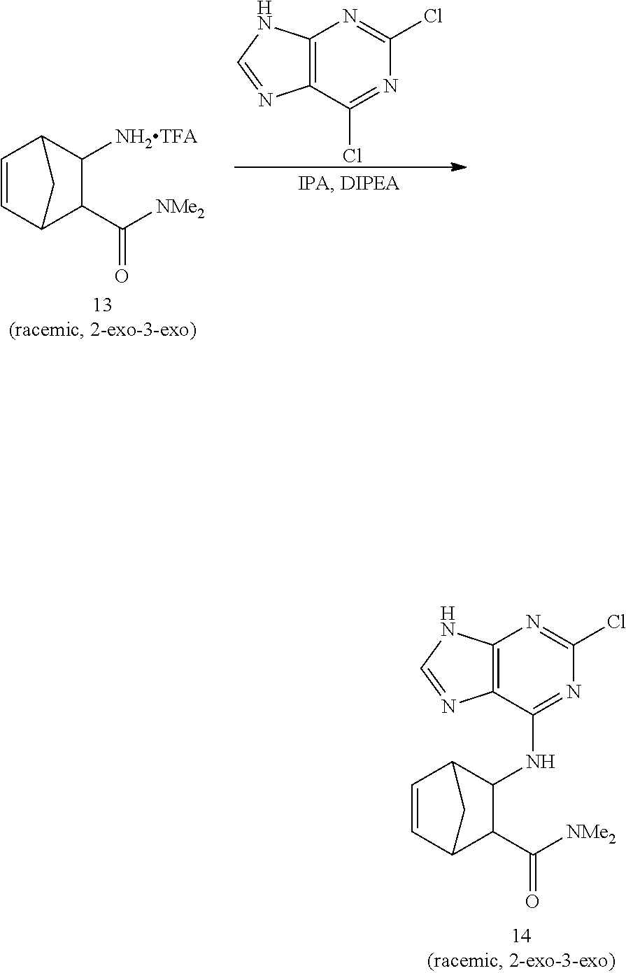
C1(C([NMe2])=O)C([NH2TFA])C2C=CC1C2.C12=C(C(Cl)=NC(Cl)=N1)N=CN2.C12=C(C(NC3C(C([NMe2])=O)C4C=CC3C4)=NC(Cl)=N1)N=CN2
